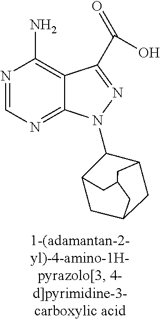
N1=CN=C2C(=C1N)C(C(=O)O)=NN2C1C2CC3CC1CC(C2)C3
